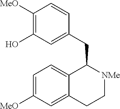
C1([MeO])=C(O)C=C(CC2C3=CC=C([MeO])C=C3CC[NMe]2)C=C1
